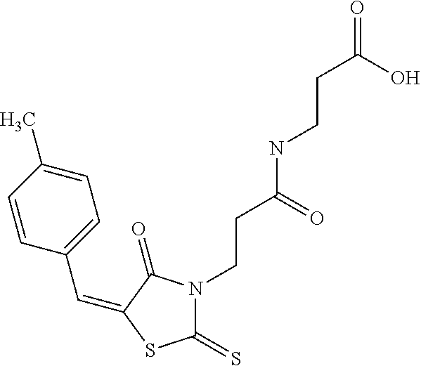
C(C1=CC=C(C)C=C1)=C1C(=O)N(CCC(NCCC(=O)O)=O)C(=S)S1
